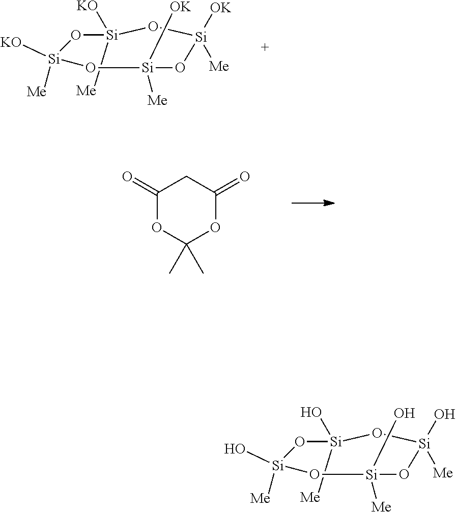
O1[Si]([Me])([KO])O[Si]([OK])([Me])O[Si]([OK])([Me])O[Si]1([KO])[Me].C1(=O)OC(C)(C)OC(=O)C1.O1[Si]([Me])(O)O[Si](O)([Me])O[Si](O)([Me])O[Si]1(O)[Me]
